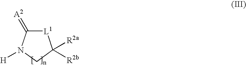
[H]N1C(=[A2])[L1]C([R2a])([R2b])C1
